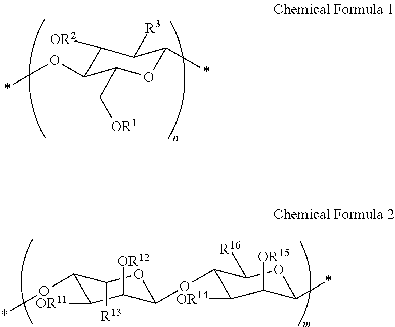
C1([OR2])C(O*)C(C[OR1])OC(*)C1[R3].C1(O*)C([OR11])C([OR12])C(OC2C([OR14])C([OR15])C(*)OC2[R16])OC1[R13]
